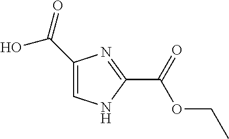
C1(C(=O)O)=CNC(C(=O)OCC)=N1
